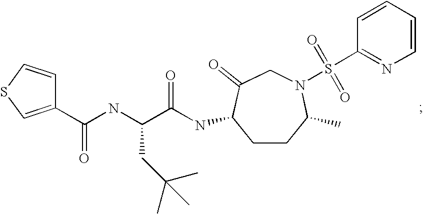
C1=CSC=C1C(NC(C(=O)NC1CCC(C)N(S(C2=NC=CC=C2)(=O)=O)CC1=O)CC(C)(C)C)=O
